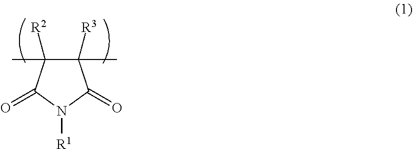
C1(C)([R3])C(C)([R2])C(=O)N([R1])C1=O
